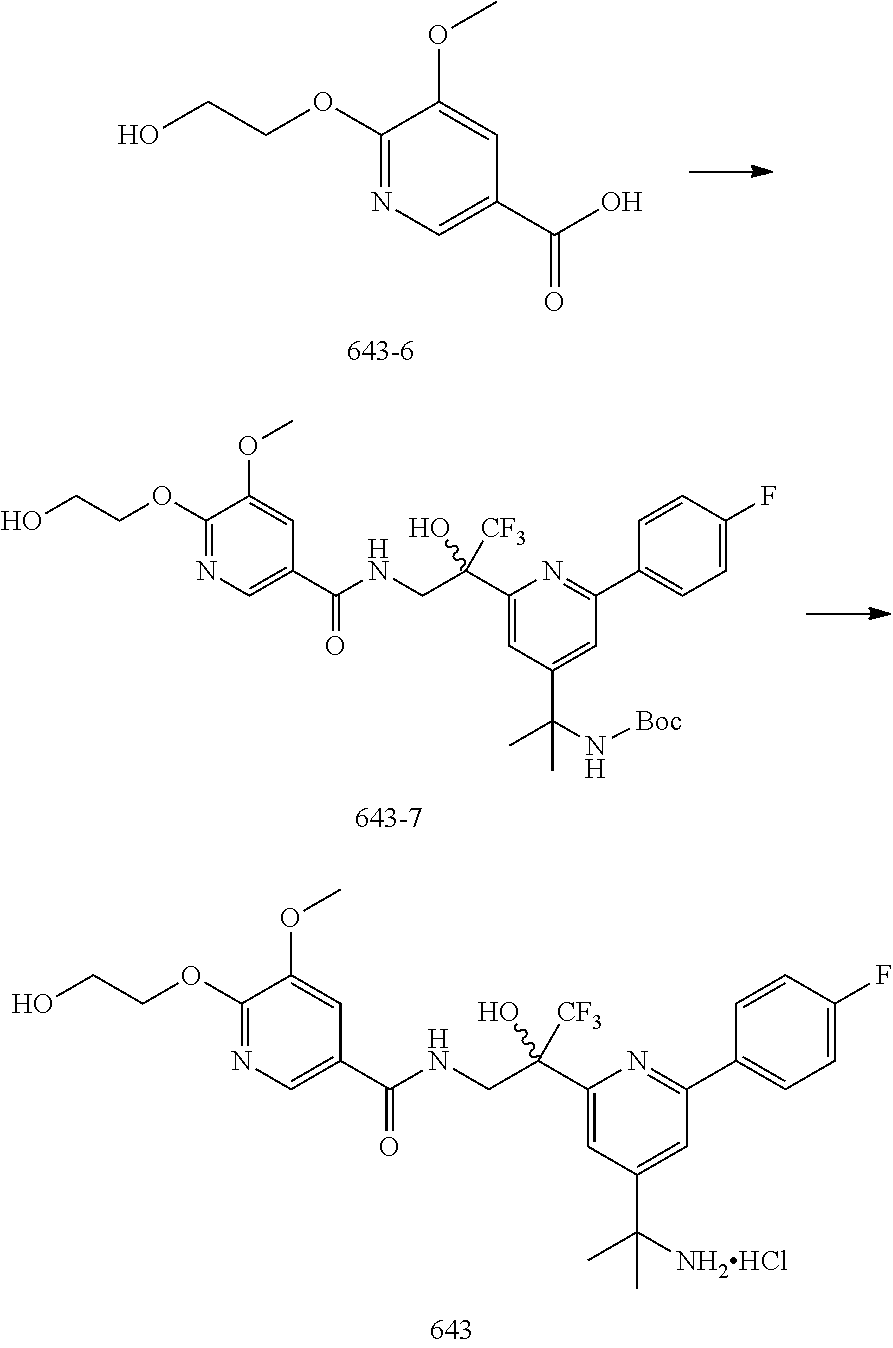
C1(OCCO)=NC=C(C(O)=O)C=C1OC.C1(C(CNC(C2=CN=C(OCCO)C(OC)=C2)=O)([CF3])O)=CC(C(C)(N[Boc])C)=CC(C2=CC=C(F)C=C2)=N1.C1(C(CNC(C2=CN=C(OCCO)C(OC)=C2)=O)([CF3])O)=CC(C(C)([NH2HCl])C)=CC(C2=CC=C(F)C=C2)=N1
